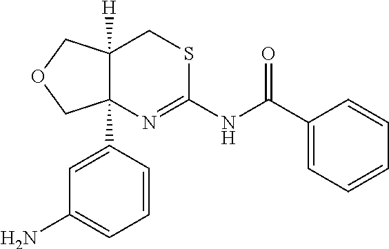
C12([H])C(C3=CC(N)=CC=C3)(N=C(NC(=O)C3=CC=CC=C3)SC1)COC2
